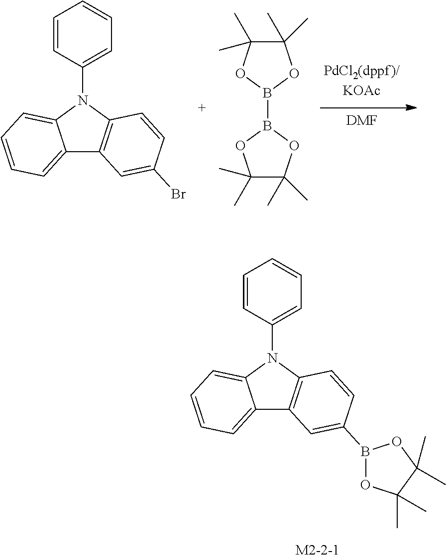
C12=CC=CC=C1N(C1=CC=CC=C1)C1=C2C=C(B2OC(C)(C)C(C)(C)O2)C=C1.[DMF].C12=CC=CC=C1N(C1=CC=CC=C1)C1=C2C=C(Br)C=C1.C1(C)(C)C(C)(C)OB(B2OC(C)(C)C(C)(C)O2)O1
